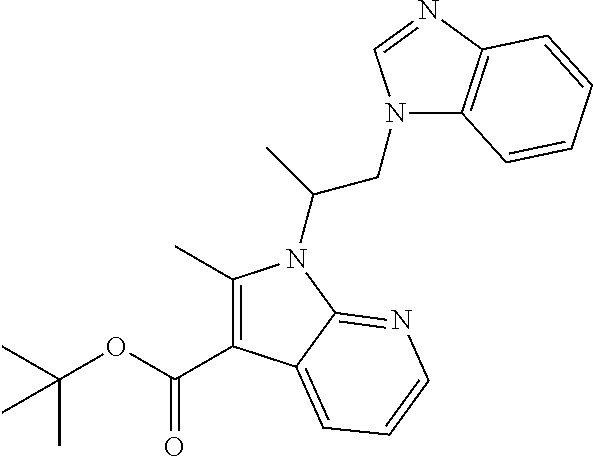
C1(C)=C(C(OC(C)(C)C)=O)C2=CC=CN=C2N1C(C)CN1C2=C(N=C1)C=CC=C2
